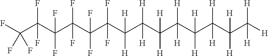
FC(C(C(C(C(C(C(C(C(C(C(C(C(C([H])([H])[H])([H])[H])([H])[H])([H])[H])([H])[H])([H])[H])([H])[H])([H])[H])(F)F)(F)F)(F)F)(F)F)(F)F)(F)F
